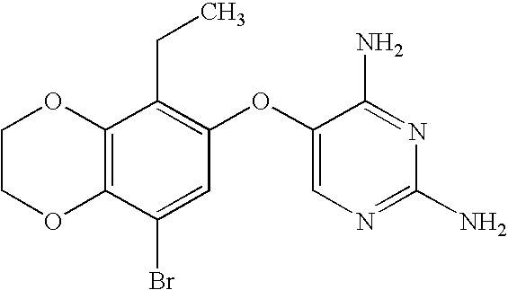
C12=C(C(Br)=CC(OC3=CN=C(N)N=C3N)=C1CC)OCCO2
